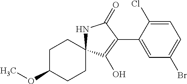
C1C(OC)CCC2(C1)NC(=O)C(C1=CC(Br)=CC=C1Cl)=C2O
